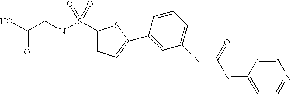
OC(CNS(C1=CC=C(C2=CC(NC(NC3=CC=NC=C3)=O)=CC=C2)S1)(=O)=O)=O
